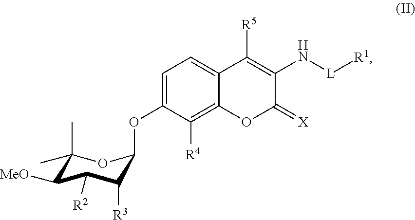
C1=C(OC2C([R3])C([R2])C([MeO])C(C)(C)O2)C([R4])=C2C(=C1)C([R5])=C(N[L][R1])C(=[X])O2
